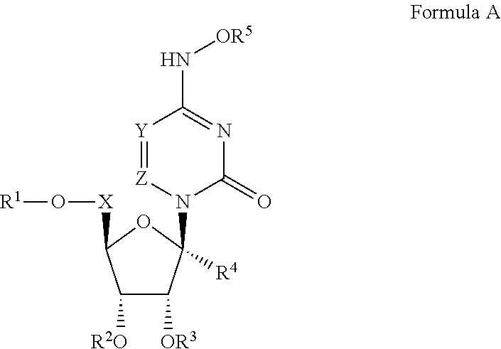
C1([R2O])C([OR3])C([R4])(N2C(=O)N=C(N[OR5])[Y]=[Z]2)OC1[X]O[R1]
